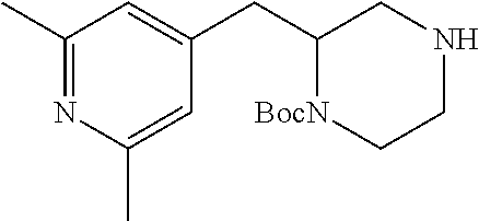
C1(C)=NC(C)=CC(CC2[BocN]CCNC2)=C1
